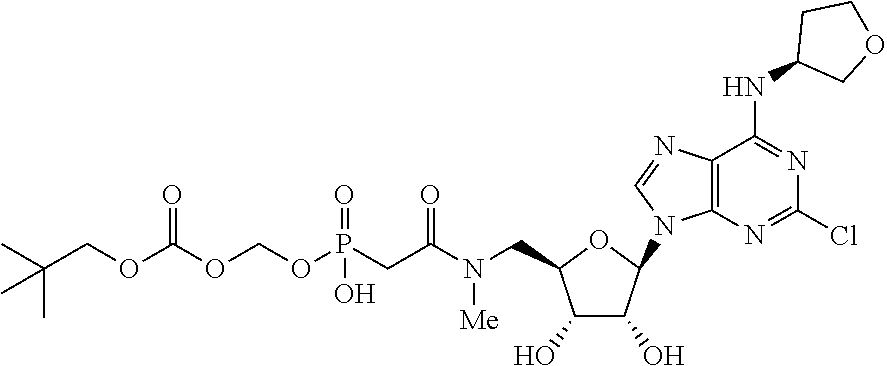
C1(O)C(O)C(N2C3=C(C(NC4COCC4)=NC(Cl)=N3)N=C2)OC1CN(C(CP(OCOC(OCC(C)(C)C)=O)(=O)O)=O)[Me]
